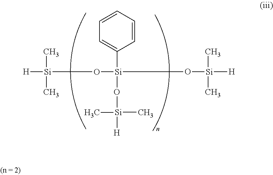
[H][Si](C)(C)O[Si](O[Si]([H])(C)C)(C1=CC=CC=C1)O[Si](C)(C)[H]
